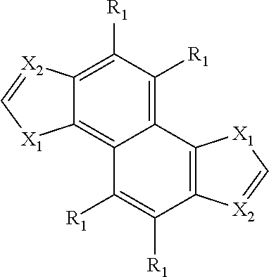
C1([R1])=C2C(=C3C(=C1[R1])C1=C(C([R1])=C3[R1])[X2]=C[X1]1)[X1]C=[X2]2
